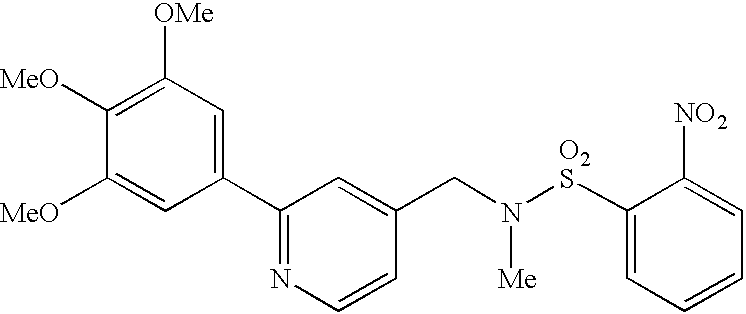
C1(C2=NC=CC(CN([O2S]C3=CC=CC=C3[NO2])[Me])=C2)=CC([OMe])=C([MeO])C([MeO])=C1
